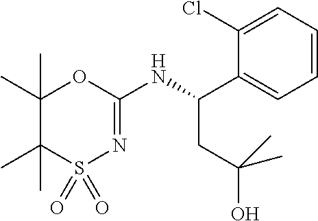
C1(Cl)=CC=CC=C1C(NC1=NS(=O)(=O)C(C)(C)C(C)(C)O1)CC(O)(C)C
